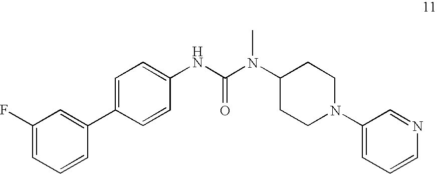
C1(F)=CC=CC(C2=CC=C(NC(=O)N(C3CCN(C4=CC=CN=C4)CC3)C)C=C2)=C1
